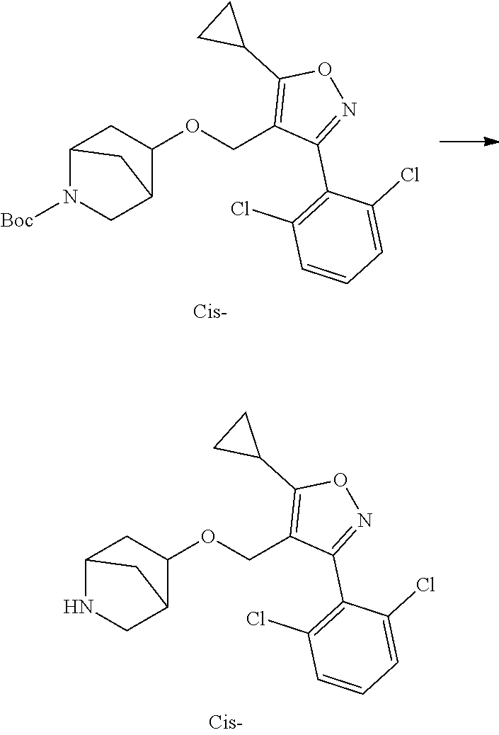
C12CNC(C1)CC2OCC1=C(C2CC2)ON=C1C1=C(Cl)C=CC=C1Cl.C12CN([Boc])C(C1)CC2OCC1=C(C2CC2)ON=C1C1=C(Cl)C=CC=C1Cl
